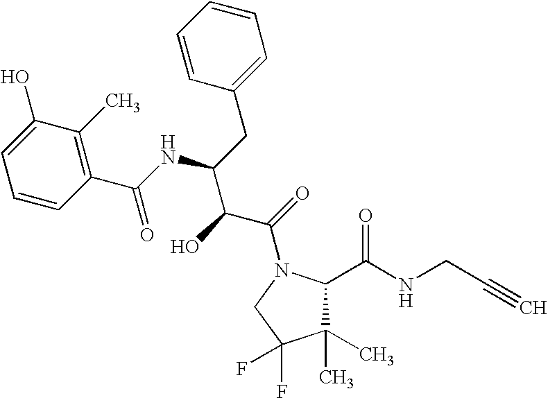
C1(C)(C)C(C(NCC#C)=O)N(C(=O)C(C(CC2=CC=CC=C2)NC(C2=C(C)C(O)=CC=C2)=O)O)CC1(F)F
